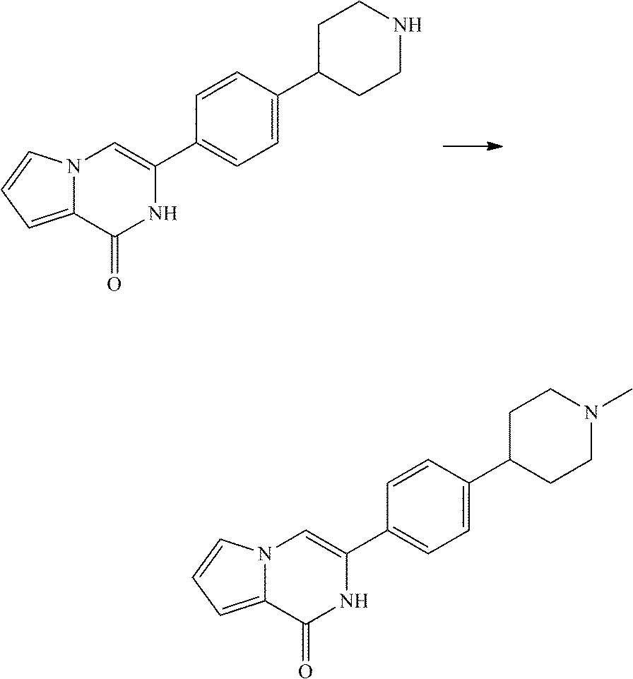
C12=CC=CN1C=C(C1=CC=C(C3CCNCC3)C=C1)NC2=O.C12=CC=CN1C=C(C1=CC=C(C3CCN(C)CC3)C=C1)NC2=O
